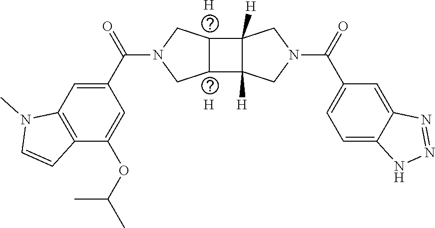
[H].[H].C1=C(C(N2CC3C(C4([H])C3([H])CN(C(C3=CC=C5C(=C3)N=NN5)=O)C4)C2)=O)C=C(OC(C)C)C2=C1N(C)C=C2
